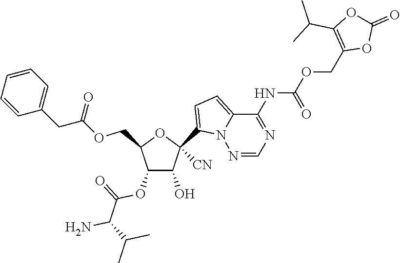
C1(O)C(OC(=O)C(N)C(C)C)C(COC(=O)CC2=CC=CC=C2)OC1(C1=CC=C2N1N=CN=C2NC(=O)OCC1=C(C(C)C)OC(=O)O1)[CN]
